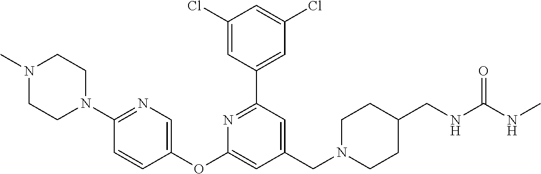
C1(Cl)=CC(C2=NC(OC3=CN=C(N4CCN(C)CC4)C=C3)=CC(CN3CCC(CNC(NC)=O)CC3)=C2)=CC(Cl)=C1
